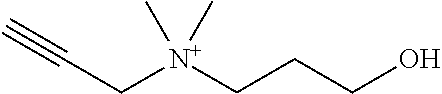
C(C[N+](CCCO)(C)C)#C
